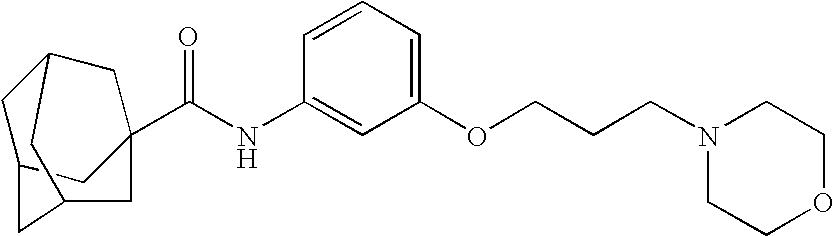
C1C2CC3(C(NC4=CC(OCCCN5CCOCC5)=CC=C4)=O)CC1CC(C2)C3
